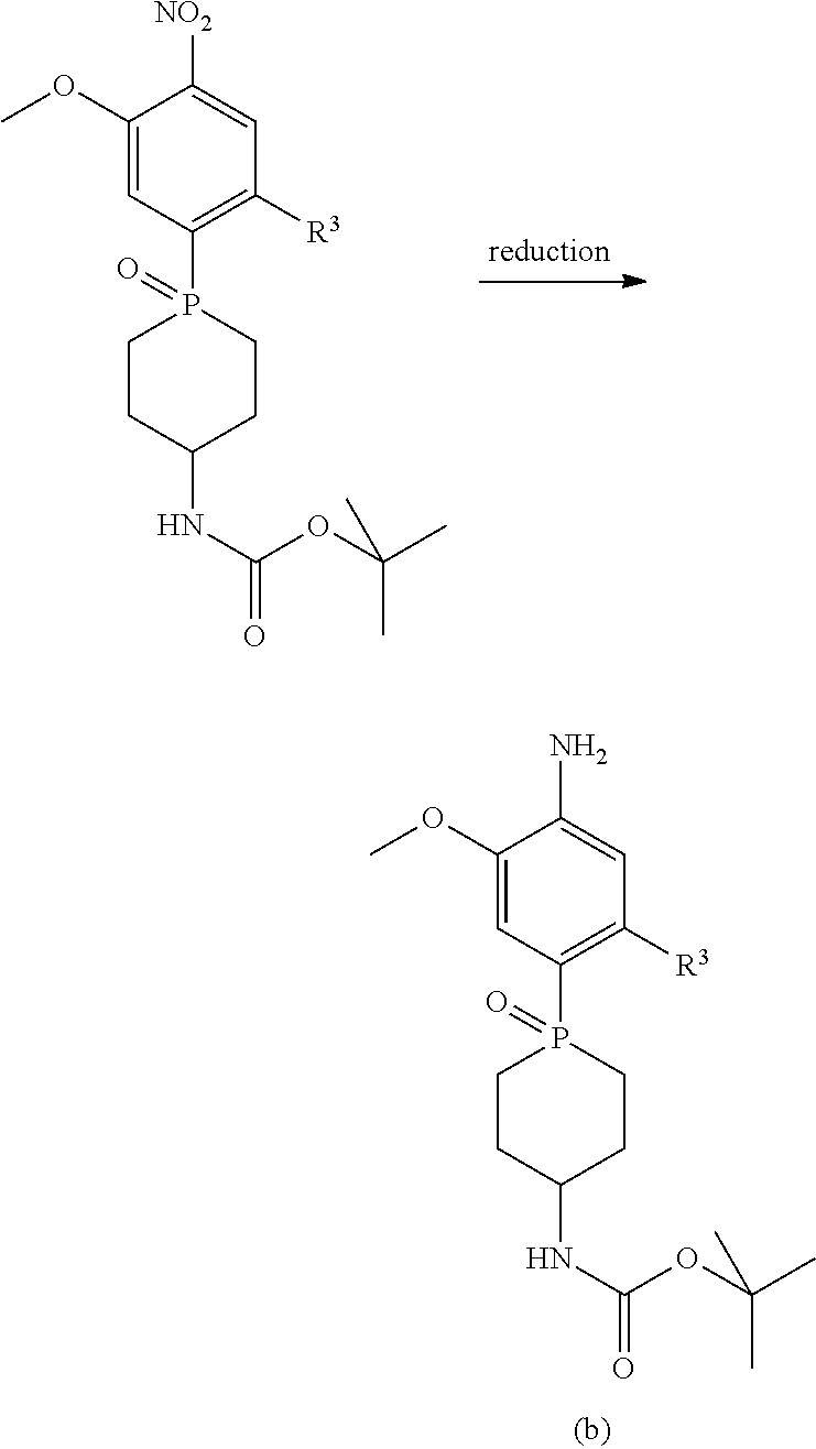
C1(OC)=CC(P2(=O)CCC(NC(OC(C)(C)C)=O)CC2)=C([R3])C=C1[NO2].C1(OC)=CC(P2(=O)CCC(NC(OC(C)(C)C)=O)CC2)=C([R3])C=C1N
